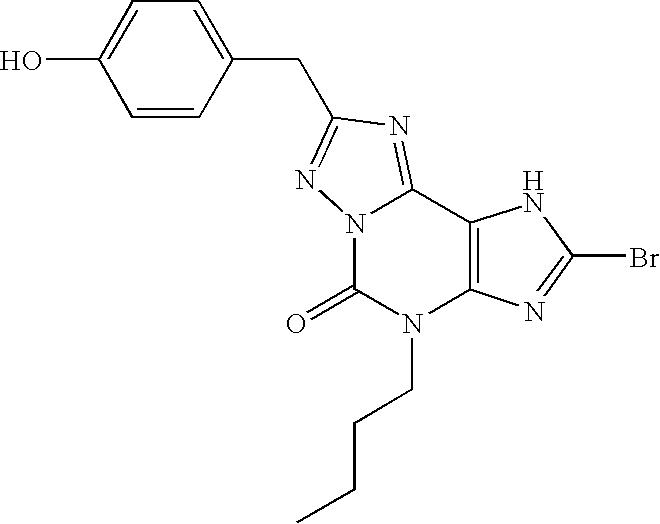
N12C(=O)N(CCCC)C3=C(C1=NC(CC1=CC=C(O)C=C1)=N2)NC(Br)=N3
